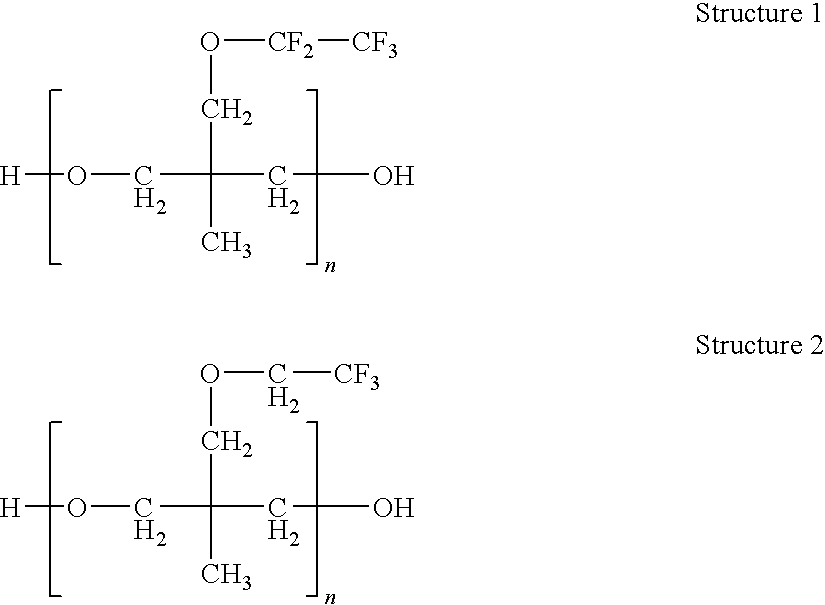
[H]OCC(CO)(CO[CF2][CF3])C.[H]OCC(CO)(COC[CF3])C
